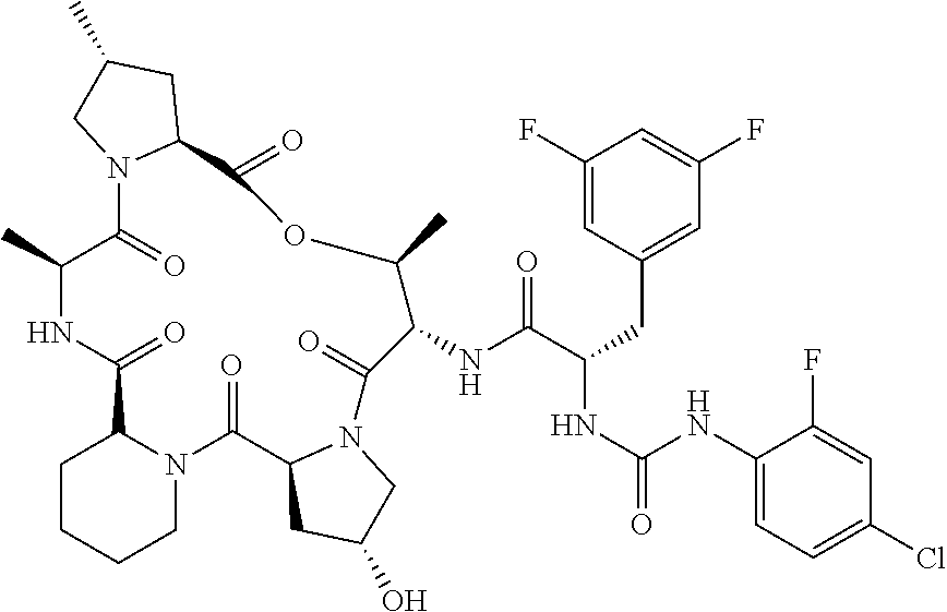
C1CCCN2C1C(=O)NC(C)C(=O)N1C(C(=O)OC(C)C(NC(C(NC(=O)NC3=CC=C(Cl)C=C3F)CC3=CC(F)=CC(F)=C3)=O)C(=O)N3C(C2=O)CC(O)C3)CC(C)C1
